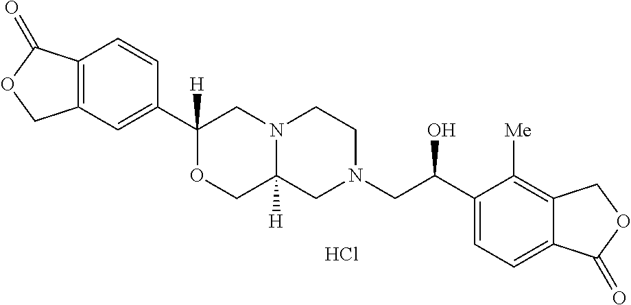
C12=C(C=C(C3([H])OCC4([H])N(C3)CCN(CC(C3=CC=C5C(=C3[Me])COC5=O)O)C4)C=C1)COC2=O.Cl
